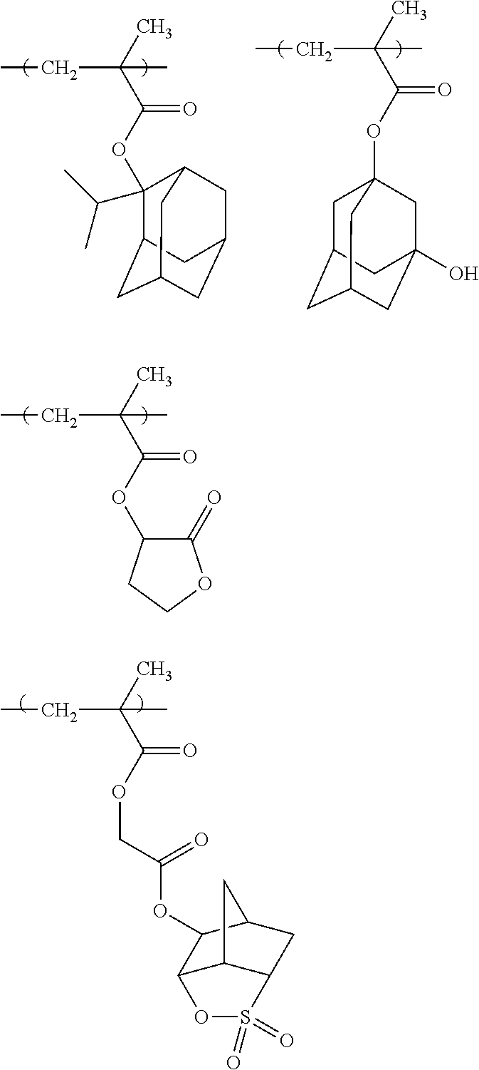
C(C)(C(OCC(OC1C2C3C(CC1C3)S(=O)(=O)O2)=O)=O)(C)CC.C(C)(C(OC1C(=O)OCC1)=O)(C)CC.C(C)(C(OC1(C(C)C)C2CC3CC(CC1C3)C2)=O)(C)CC.C(C)(C(OC12CC3CC(CC(O)(C1)C3)C2)=O)(C)CC
